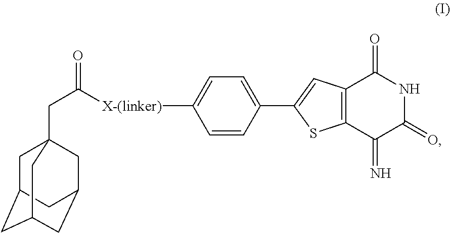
C1C2CC3CC(CC1(CC(=O)[X-(linker)]C1=CC=C(C4=CC5=C(S4)C(=N)C(=O)NC5=O)C=C1)C3)C2
